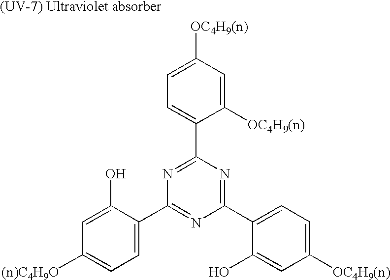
C1=C(O)C(C2=NC(C3=CC=C([OC4H9(n)])C=C3O)=NC(C3=CC=C([OC4H9(n)])C=C3[OC4H9(n)])=N2)=CC=C1[(n)C4H9O]
